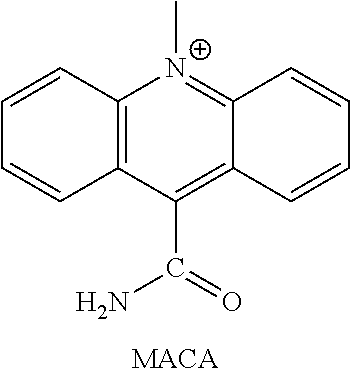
C12=C(C(C(=O)N)=C3C(=[N+]1C)C=CC=C3)C=CC=C2
